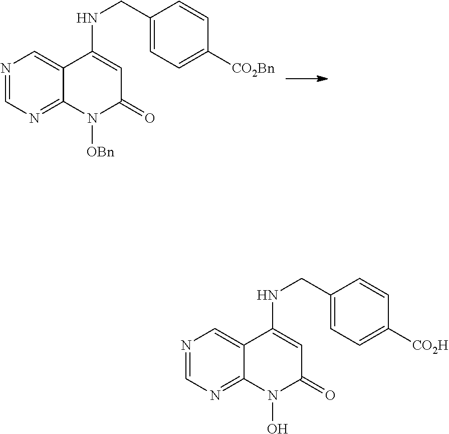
N1=CN=C2C(=C1)C(NCC1=CC=C([CO2H])C=C1)=CC(=O)N2O.N1=CN=C2C(=C1)C(NCC1=CC=C([CO2Bn])C=C1)=CC(=O)N2[OBn]
